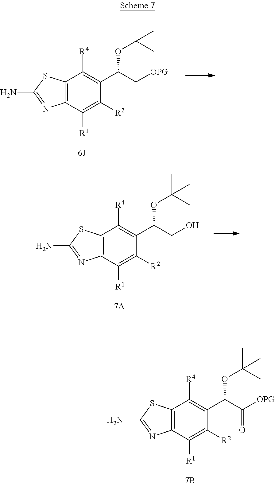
C12=C(C([R1])=C([R2])C(C(C([OPG])=O)OC(C)(C)C)=C1[R4])N=C(N)S2.C12=C(C([R1])=C([R2])C(C(C[OPG])OC(C)(C)C)=C1[R4])N=C(N)S2.C12=C(C([R1])=C([R2])C(C(CO)OC(C)(C)C)=C1[R4])N=C(N)S2
